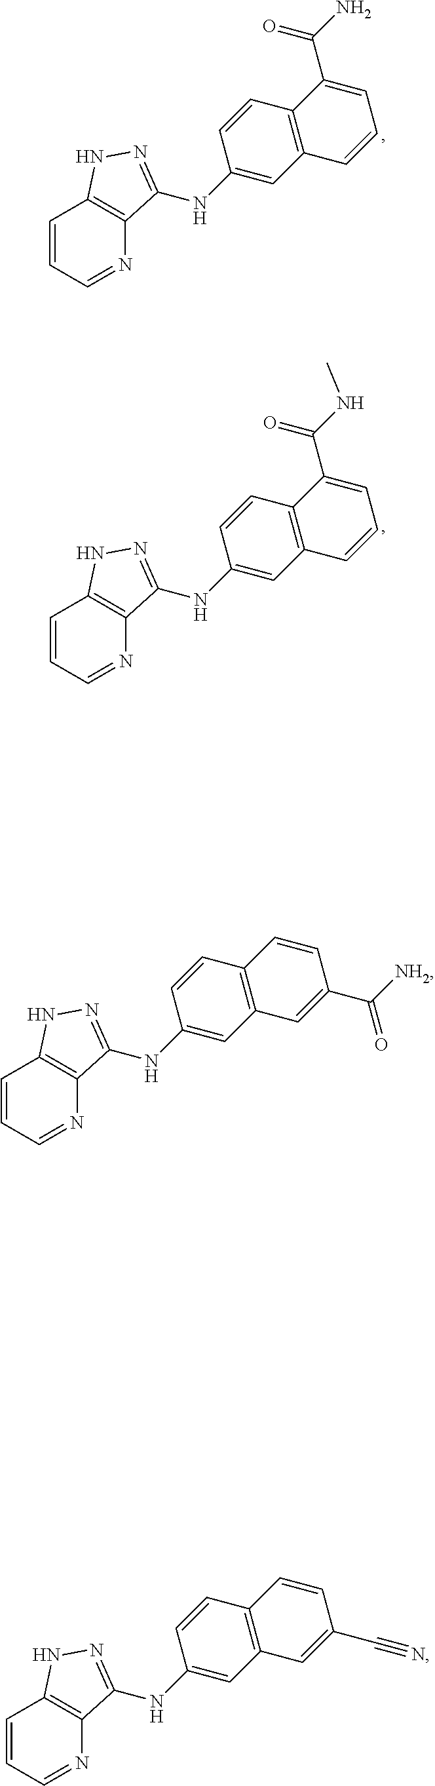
C1=CC=NC2=C1NN=C2NC1=CC2=C(C=C1)C(C(NC)=O)=CC=C2.C1=CC=NC2=C1NN=C2NC1=CC2=C(C=C1)C=CC(C([NH2])=O)=C2.C1=CC=NC2=C1NN=C2NC1=CC2=C(C=C1)C=CC(C#N)=C2.C1=CC=NC2=C1NN=C2NC1=CC2=C(C=C1)C(C(N)=O)=CC=C2
